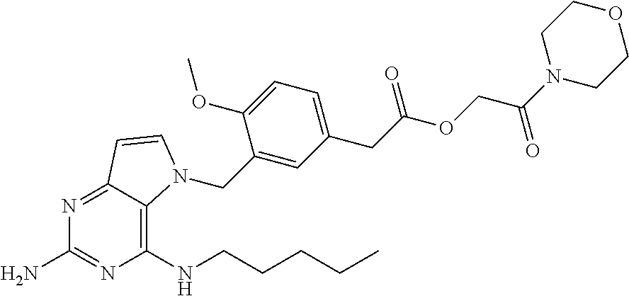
N1=C2C(=C(NCCCCC)N=C1N)N(CC1=CC(CC(OCC(N3CCOCC3)=O)=O)=CC=C1OC)C=C2
